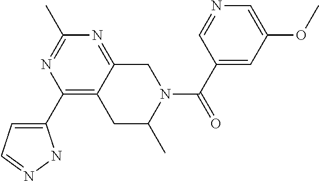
C1(C2=CC=NN2)=C2C(=NC(C)=N1)CN(C(=O)C1=CC(OC)=CN=C1)C(C)C2
